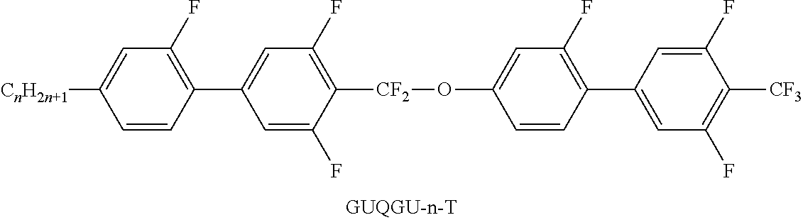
C1([CnH2n+1])=CC(F)=C(C2=CC(F)=C([CF2]OC3=CC(F)=C(C4=CC(F)=C([CF3])C(F)=C4)C=C3)C(F)=C2)C=C1
